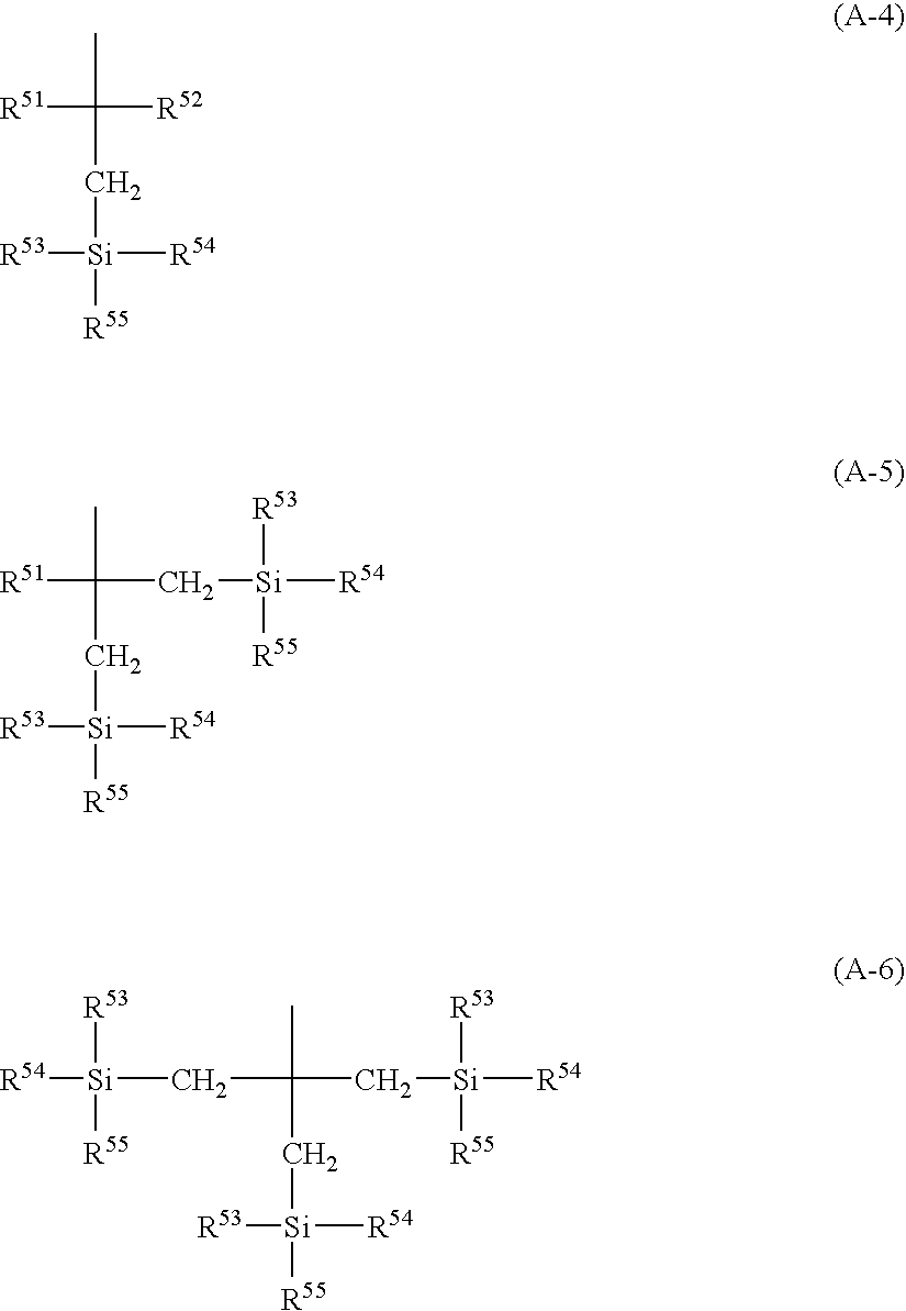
[R51]C(C)([R52])C[Si]([R53])([R55])[R54].[R51]C(C)(C[Si]([R53])([R55])[R54])C[Si]([R53])([R55])[R54].C(C(C)(C[Si]([R53])([R55])[R54])C[Si]([R53])([R55])[R54])[Si]([R53])([R55])[R54]
